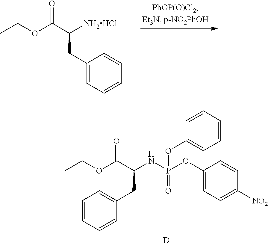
O(C(C(NP(OC1=CC=C([NO2])C=C1)(=O)OC1=CC=CC=C1)CC1=CC=CC=C1)=O)CC.[D].O(C(C([NH2HCl])CC1=CC=CC=C1)=O)CC
